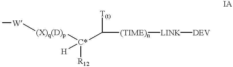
[T(t)]C([C*]([R12])([H])[(X)q(D)p][W]C)[(TIME)n][LINK][DEV]
